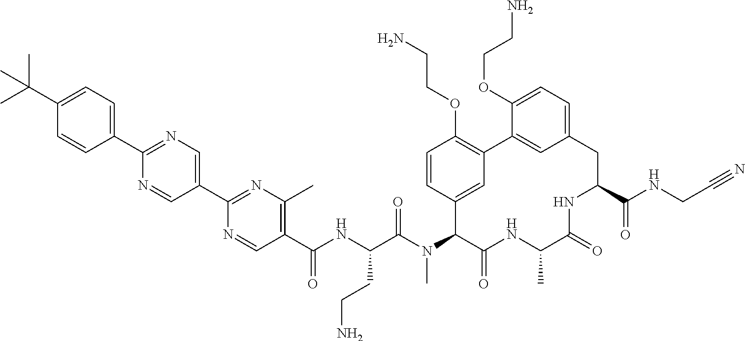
C1(C(NC(C(N(C2C(=O)NC(C)C(=O)NC(C(NCC#N)=O)CC3=CC=C(OCCN)C(=C3)C3=C(OCCN)C=CC2=C3)C)=O)CCN)=O)=C(C)N=C(C2=CN=C(C3=CC=C(C(C)(C)C)C=C3)N=C2)N=C1
